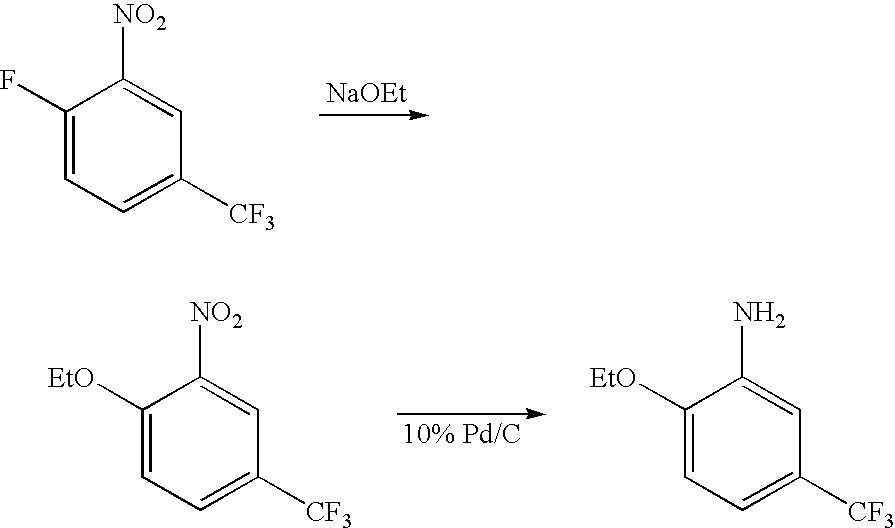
[NaOEt].C1(F)=CC=C([CF3])C=C1[NO2].C1([EtO])=CC=C([CF3])C=C1[NO2].C1([EtO])=CC=C([CF3])C=C1N
